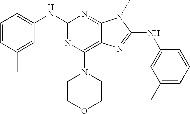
N1=C(NC2=CC=CC(C)=C2)N=C2C(=C1N1CCOCC1)N=C(NC1=CC(C)=CC=C1)N2C
